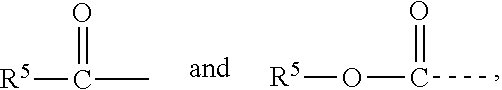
O=C(O[R5])C.O=C([R5])C
